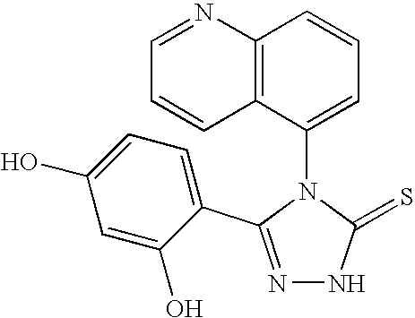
N1=C(C2=CC=C(O)C=C2O)N(C2=CC=CC3=C2C=CC=N3)C(=S)N1
